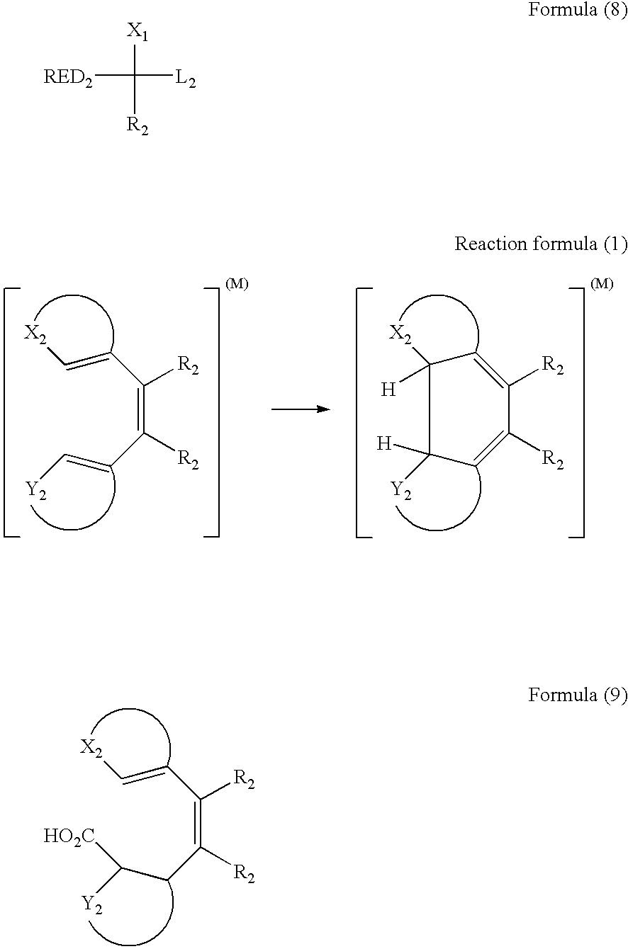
C(=C(C=C[Y2])[R2])([R2])C=C[X2].C1([R2])=CC([X2])([H])C([Y2])([H])C=C1[R2].C(=C(CC([Y2])[HO2C])[R2])([R2])C=C[X2].[X1]C([R2])([L2])[RED2]
